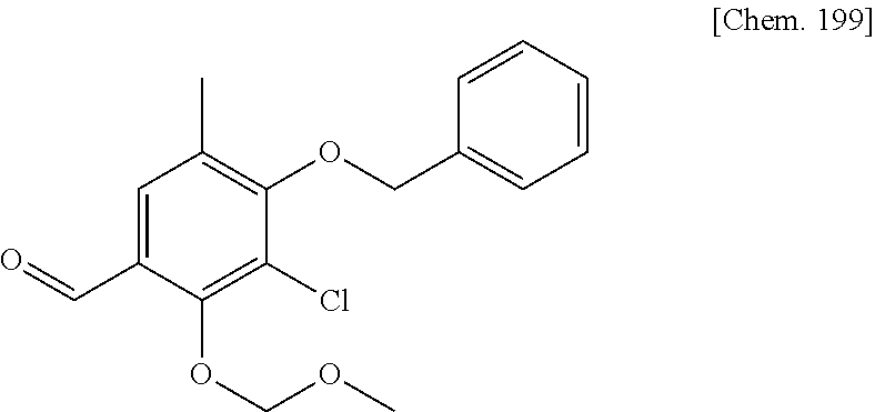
C1=C(C=O)C(OCOC)=C(Cl)C(OCC2=CC=CC=C2)=C1C
